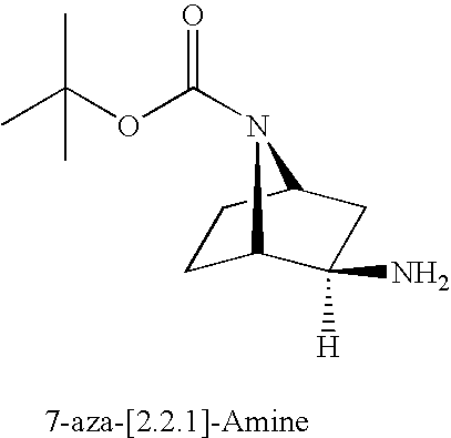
C1C2C(N)([H])CC(C1)N2C(OC(C)(C)C)=O
